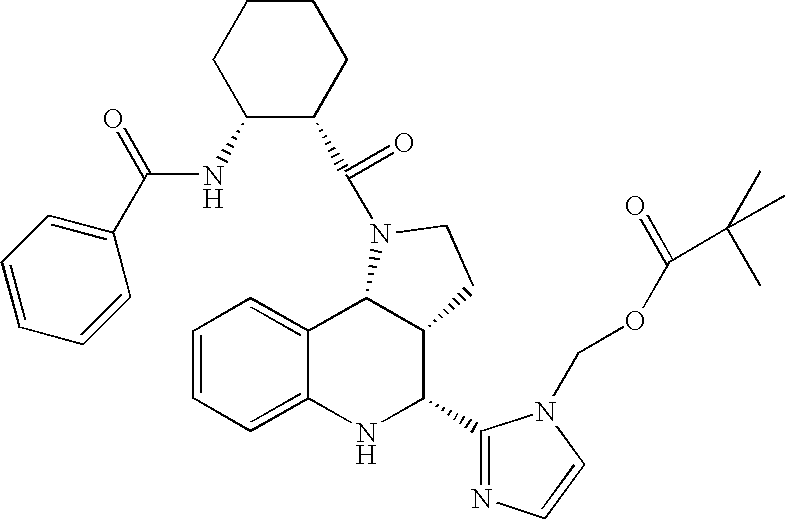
C1=CC=C2C(=C1)C1C(C(C3=NC=CN3COC(C(C)(C)C)=O)N2)CCN1C(=O)C1C(NC(=O)C2=CC=CC=C2)CCCC1
